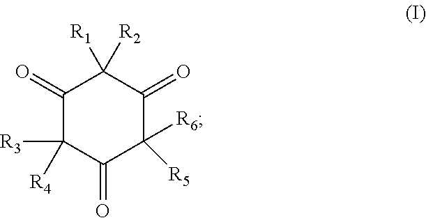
C1(=O)C([R3])([R4])C(=O)C([R6])([R5])C(=O)C1([R1])[R2]
